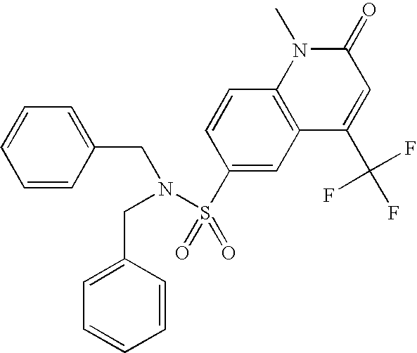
C1=CC=C(CN(CC2=CC=CC=C2)S(C2=CC3=C(C=C2)N(C)C(=O)C=C3C(F)(F)F)(=O)=O)C=C1
